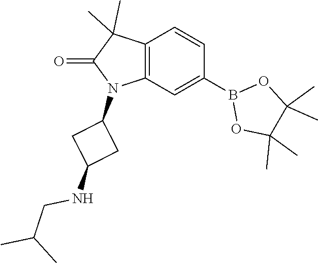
C12=C(C=C(B3OC(C)(C)C(C)(C)O3)C=C1)N(C1CC(NCC(C)C)C1)C(=O)C2(C)C
